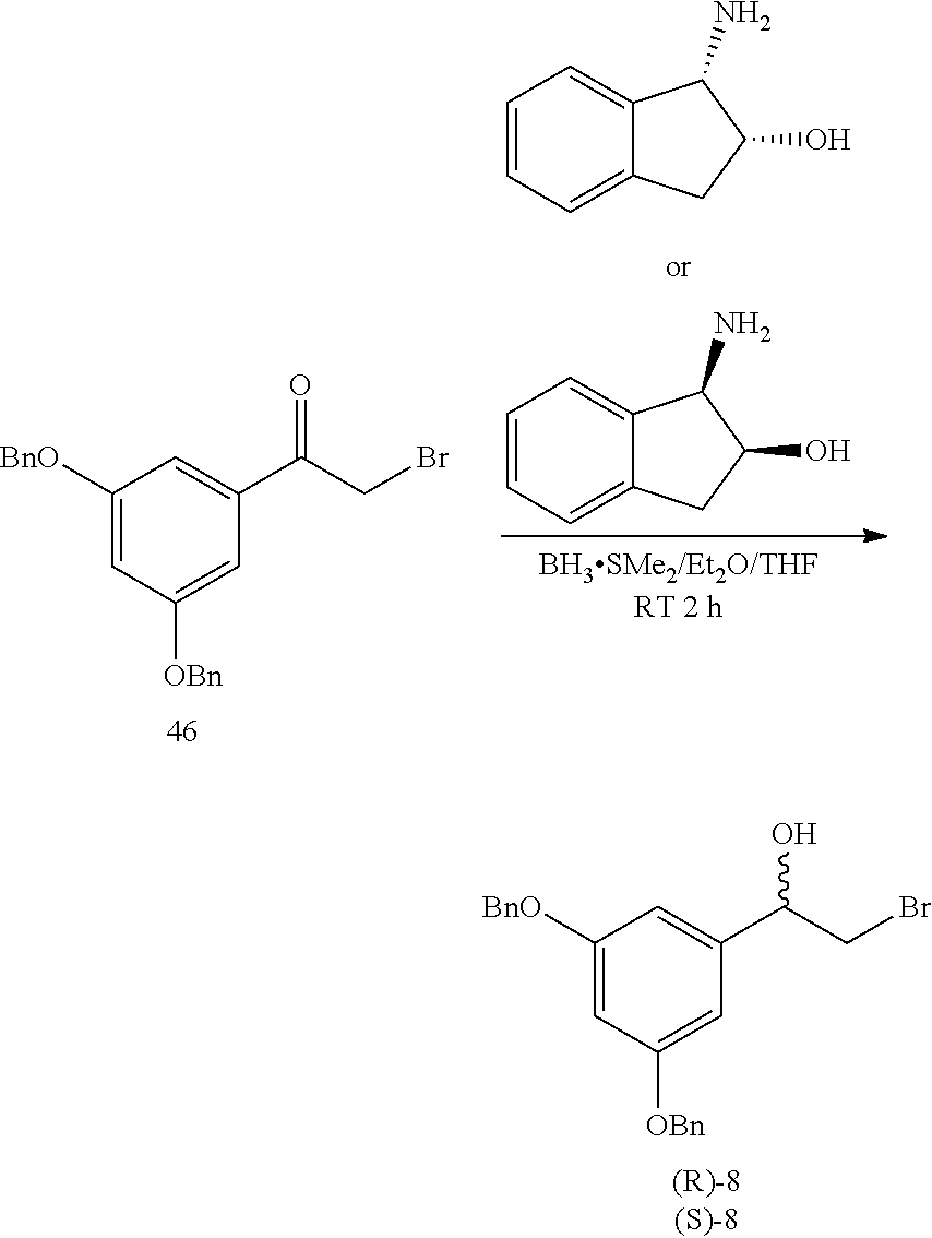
C1=CC=C2C(=C1)C(N)C(O)C2.C1=CC=C2C(=C1)C(N)C(O)C2.C1([BnO])=CC([OBn])=CC(C(CBr)=O)=C1.C1([BnO])=CC([OBn])=CC(C(CBr)O)=C1
